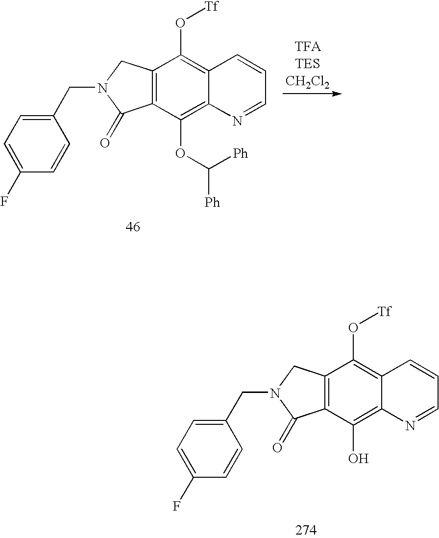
O(C1=C2C(=C(OC([Ph])[Ph])C3=C1CN(CC1=CC=C(F)C=C1)C3=O)N=CC=C2)[Tf].O(C1=C2C(=C(O)C3=C1CN(CC1=CC=C(F)C=C1)C3=O)N=CC=C2)[Tf]
